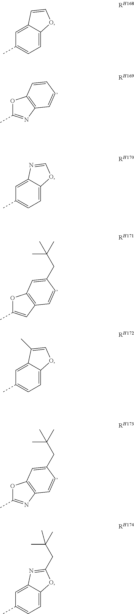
O1C(C)=NC2=C1C=CC=C2.O1C(C)=CC2=C1C=C(CC(C)(C)C)C=C2.O1C(C)=NC2=C1C=C(CC(C)(C)C)C=C2.C1=C2C(=CC(C)=C1)C=CO2.C1=C2C(=CC(C)=C1)N=CO2.C1=C2C(=CC(C)=C1)C(C)=CO2.C1=C2C(=CC(C)=C1)N=C(CC(C)(C)C)O2
